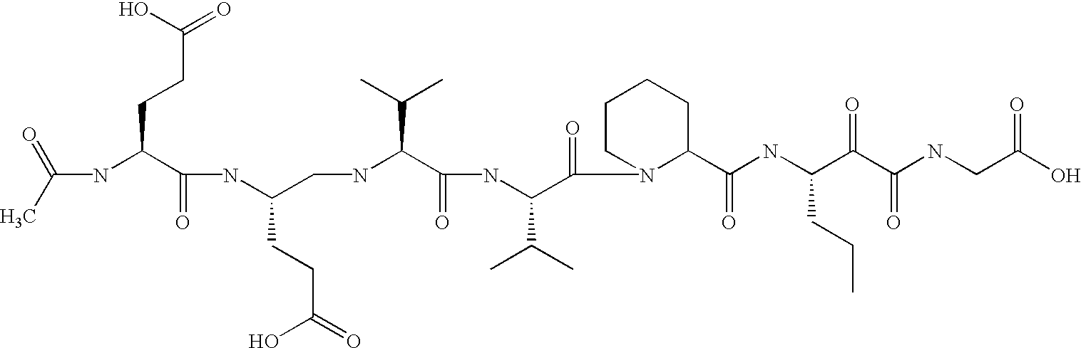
C(NC(C(NC(CNC(C(=O)NC(C(=O)N1C(C(=O)NC(C(C(NCC(O)=O)=O)=O)CCC)CCCC1)C(C)C)C(C)C)CCC(=O)O)=O)CCC(=O)O)(C)=O
